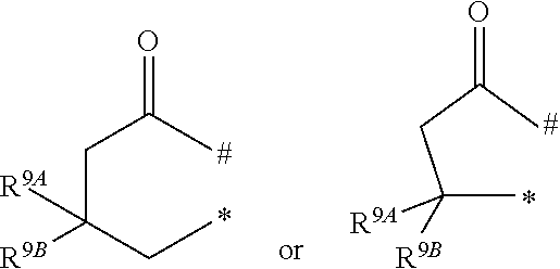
CC(CC(C)=O)([R9A])[R9B].C(C(CC)([R9A])[R9B])C(C)=O
